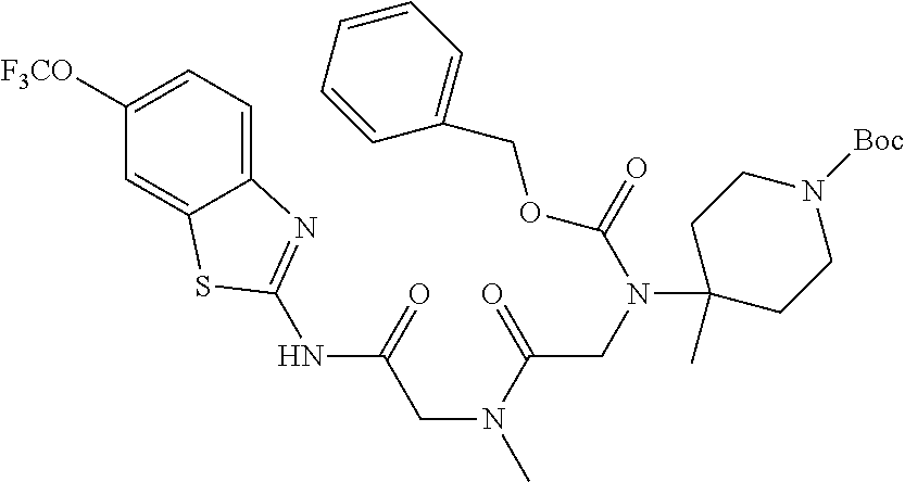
C1([F3CO])=CC=C2C(=C1)SC(NC(=O)CN(C(CN(C(=O)OCC1=CC=CC=C1)C1(C)CCN([Boc])CC1)=O)C)=N2
